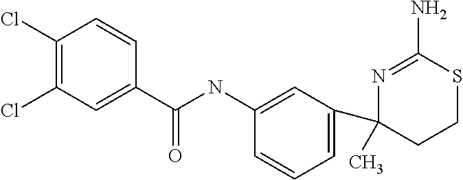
C1(C2(C)CCSC(N)=N2)=CC=CC(NC(C2=CC(Cl)=C(Cl)C=C2)=O)=C1
